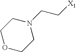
O1CCN(CC[X1])CC1
